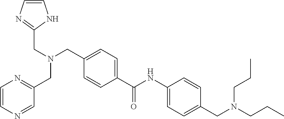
C1=C(C(NC2=CC=C(CN(CCC)CCC)C=C2)=O)C=CC(CN(CC2=NC=CN2)CC2=NC=CN=C2)=C1
